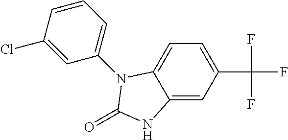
C12=CC(C(F)(F)F)=CC=C1N(C1=CC=CC(Cl)=C1)C(=O)N2
